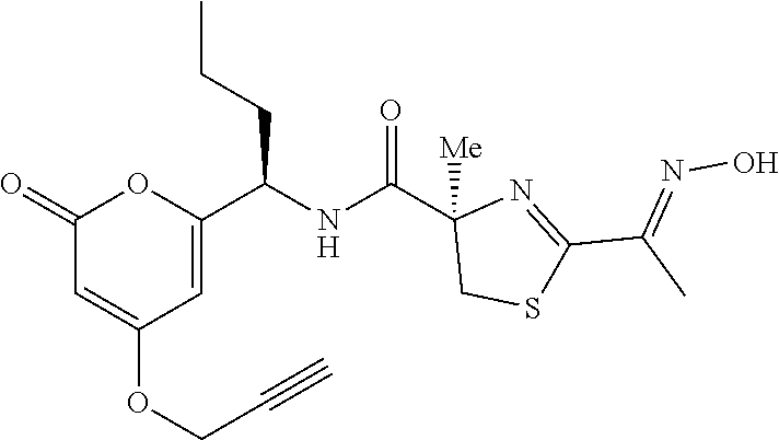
C1(=O)C=C(OCC#C)C=C(C(NC(C2([Me])CSC(C(C)=NO)=N2)=O)CCC)O1
